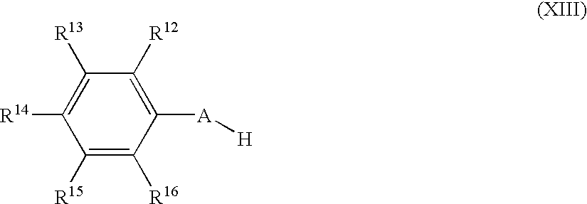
[R14]C1=C([R13])C([R12])=C([A][H])C([R16])=C1[R15]
